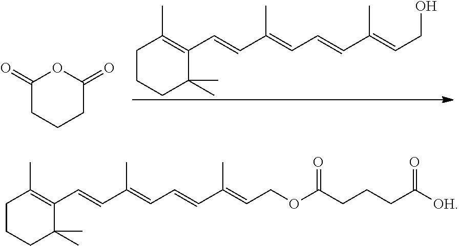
C1CCC(C)(C)C(C=CC(=CC=CC(=CCO)C)C)=C1C.C1(=O)CCCC(=O)O1.C1CCC(C)(C)C(C=CC(=CC=CC(=CCOC(CCCC([OH])=O)=O)C)C)=C1C
